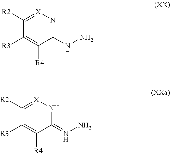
C1([R2])=[X]N=C(NN)C([R4])=C1[R3].C1([R2])=[X]NC(=NN)C([R4])=C1[R3]
